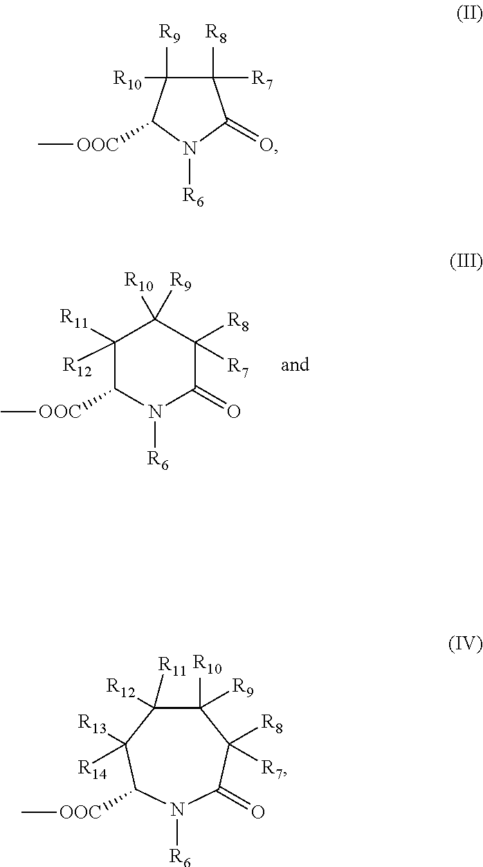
C1([R11])([R12])C([OOC]C)N([R6])C(=O)C([R8])([R7])C1([R9])[R10].C1([R7])([R8])C([R9])([R10])C([OOC]C)N([R6])C1=O.C1([R10])([R9])C([R12])([R11])C([R13])([R14])C([OOC]C)N([R6])C(=O)C1([R8])[R7]
